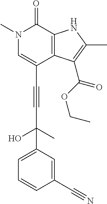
C(C1=CN(C)C(=O)C2=C1C(C(OCC)=O)=C(C)N2)#CC(O)(C)C1=CC=CC(C#N)=C1
